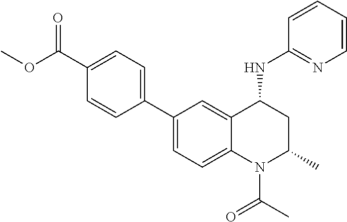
C1(C2=CC=C(C(OC)=O)C=C2)=CC=C2C(=C1)C(NC1=NC=CC=C1)CC(C)N2C(C)=O
